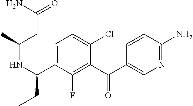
C1=C(C(NC(C)CC(=O)N)CC)C(F)=C(C(C2=CN=C(N)C=C2)=O)C(Cl)=C1
